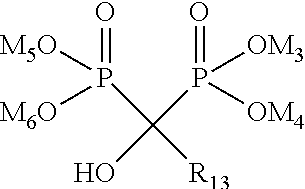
P(C([R13])(P(=O)([OM3])[OM4])O)(=O)([M6O])[M5O]
